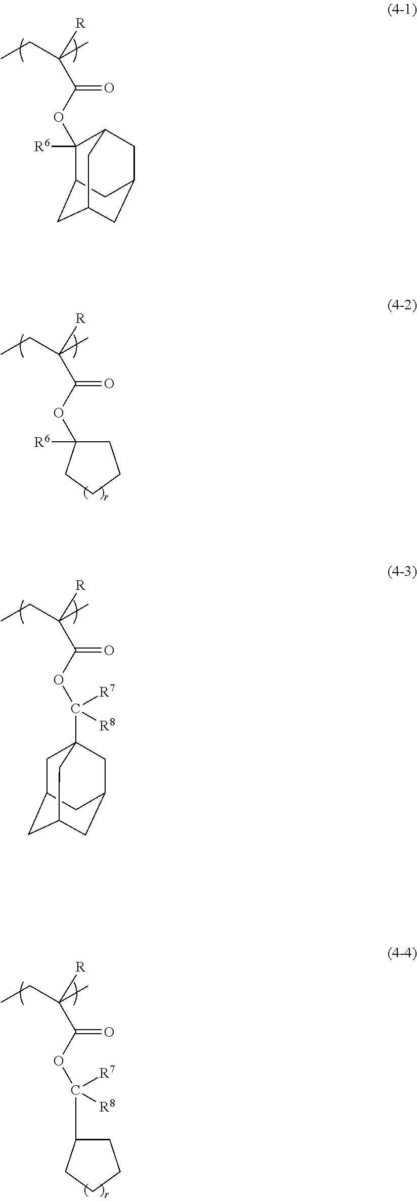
CCC(C)([R])C(OC1([R6])C2CC3CC(CC1C3)C2)=O.CCC(C)([R])C(OC1([R6])CCCC1)=O.CCC(C)([R])C(OC(C12CC3CC(CC(C1)C3)C2)([R7])[R8])=O.CCC(C)([R])C(OC(C1CCCC1)([R7])[R8])=O
